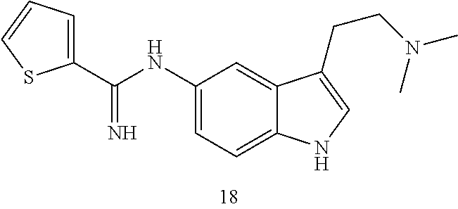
C1(NC(=N)C2=CC=CS2)=CC=C2C(=C1)C(CCN(C)C)=CN2
